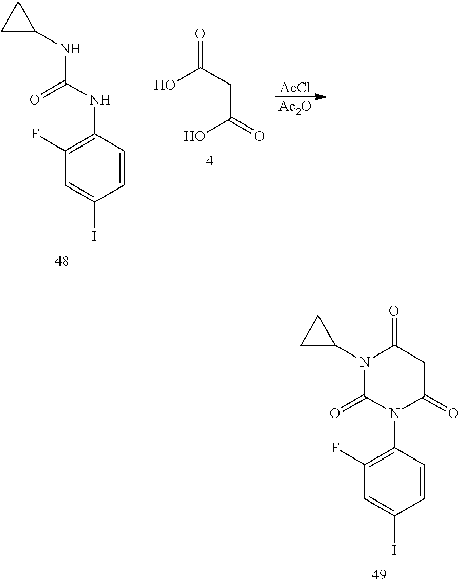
C1(F)=C(N2C(=O)N(C3CC3)C(=O)CC2=O)C=CC(I)=C1.C1(F)=C(NC(NC2CC2)=O)C=CC(I)=C1.OC(CC(=O)O)=O.[AcCl].[Ac2O]
